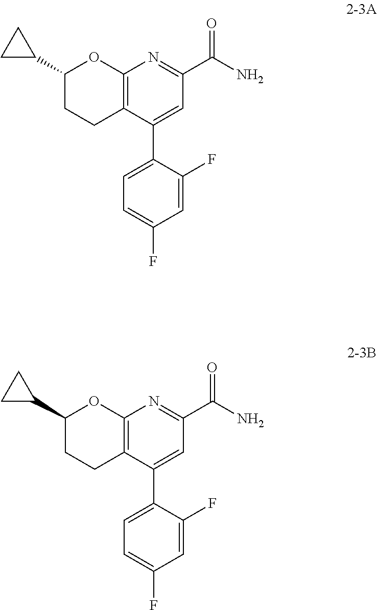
C12=C(C(C3=CC=C(F)C=C3F)=CC(C(N)=O)=N1)CCC(C1CC1)O2.C12=C(C(C3=CC=C(F)C=C3F)=CC(C(N)=O)=N1)CCC(C1CC1)O2
